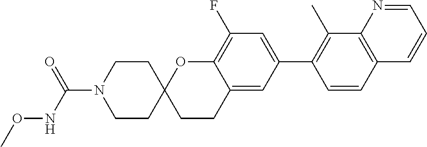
C1(C)=C(C2=CC(F)=C3C(=C2)CCC2(O3)CCN(C(NOC)=O)CC2)C=CC2=C1N=CC=C2
